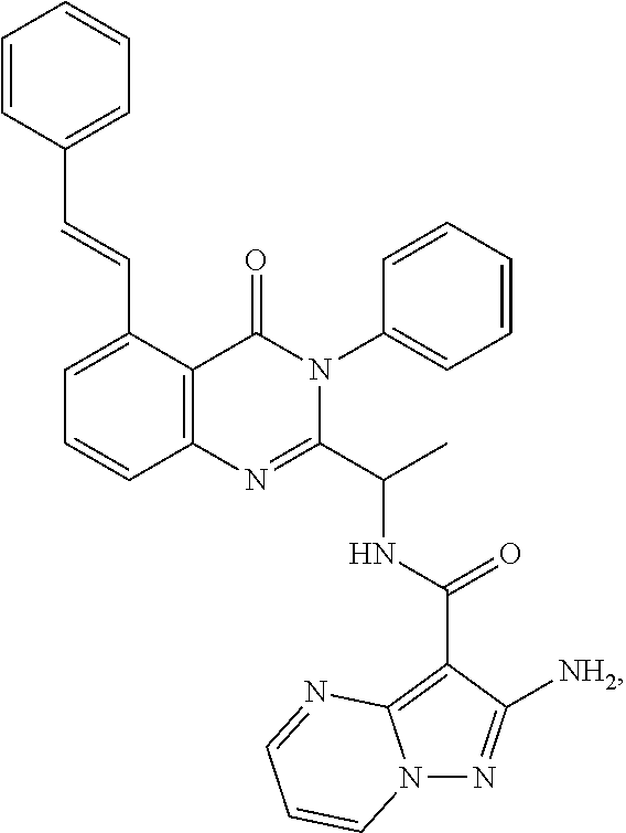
C1=C(C=CC2=CC=CC=C2)C2=C(C=C1)N=C(C(C)NC(=O)C1=C3N(N=C1[NH2])C=CC=N3)N(C1=CC=CC=C1)C2=O
